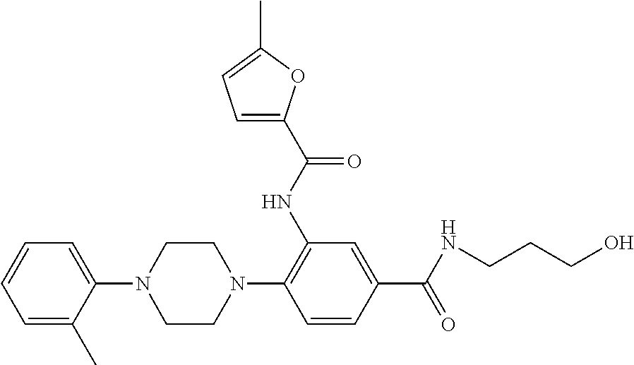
C1(N2CCN(C3=C(NC(=O)C4=CC=C(C)O4)C=C(C(=O)NCCCO)C=C3)CC2)=CC=CC=C1C
